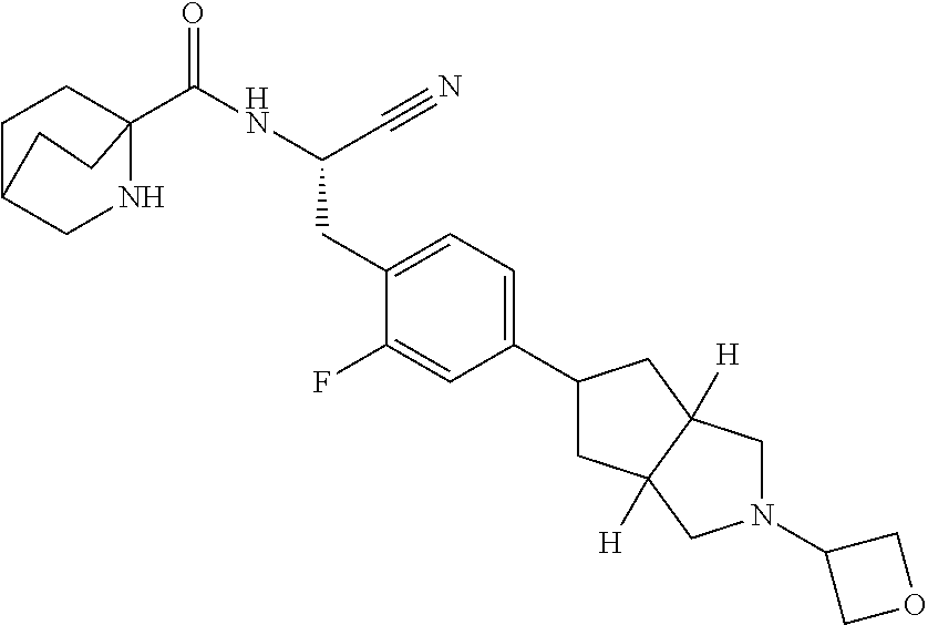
N1CC2CCC1(C(NC(C#N)CC1=CC=C(C3CC4([H])C([H])(C3)CN(C3COC3)C4)C=C1F)=O)CC2
